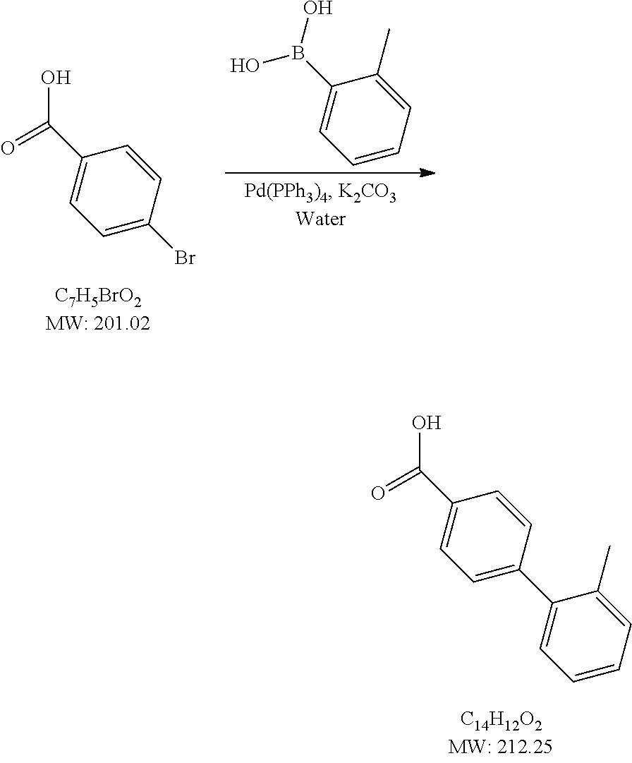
C1=CC=C(C)C(B(O)O)=C1.C1=C(Br)C=CC(C(O)=O)=C1.C1=C(C2=CC=CC=C2C)C=CC(C(O)=O)=C1
